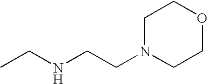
C1N(CCNCC)CCOC1
